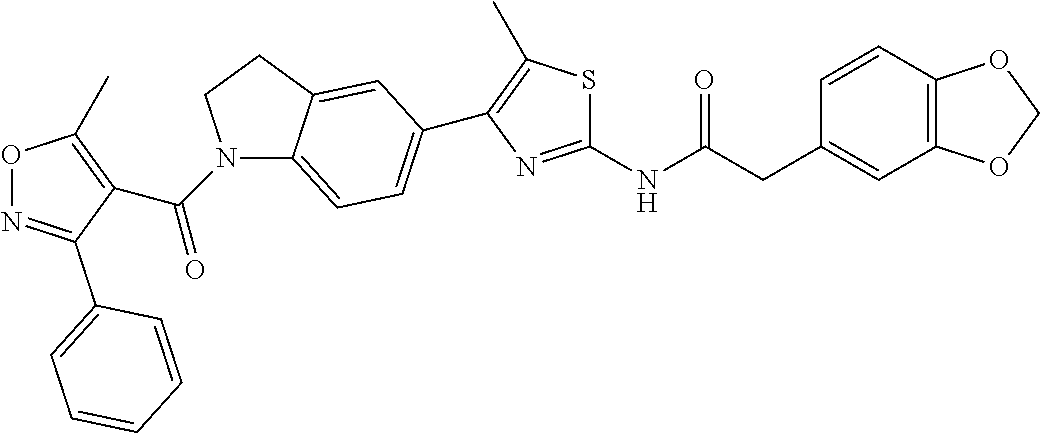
C1=CC2=C(C=C1CC(NC1=NC(C3=CC=C4N(C(=O)C5=C(C)ON=C5C5=CC=CC=C5)CCC4=C3)=C(C)S1)=O)OCO2
